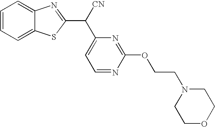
C1=CC=C2C(=C1)N=C(C([CN])C1=CC=NC(OCCN3CCOCC3)=N1)S2
